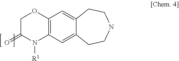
C12=C(C=C3C(=C1)CCNCC3)N([R1])C(=O)CO2
